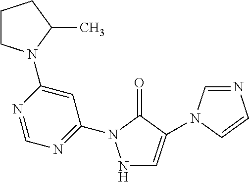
N1C=C(N2C=NC=C2)C(=O)N1C1=NC=NC(N2CCCC2C)=C1
